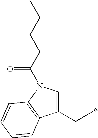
C1(CC)=CN(C(CCCC)=O)C2=C1C=CC=C2
